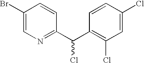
C1(Br)=CN=C(C(C2=C(Cl)C=C(Cl)C=C2)Cl)C=C1
